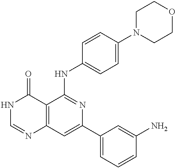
C12=C(C=C(C3=CC=CC(N)=C3)N=C1NC1=CC=C(N3CCOCC3)C=C1)N=CNC2=O
